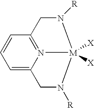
C1=C2N3=C(C=C1)CN([R])[M]3([X])([X])N([R])C2
